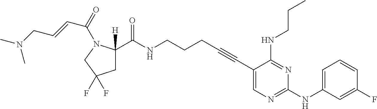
C1(C#CCCCNC(=O)C2([H])CC(F)(F)CN2C(C=CCN(C)C)=O)=CN=C(NC2=CC=CC(F)=C2)N=C1NCCC
